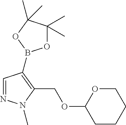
C1=NN(C)C(COC2CCCCO2)=C1B1OC(C)(C)C(C)(C)O1
